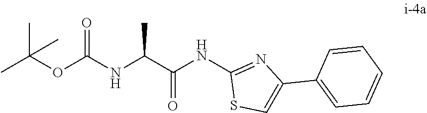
CC(C)(C)OC(NC(C(NC1=NC(C2=CC=CC=C2)=CS1)=O)C)=O
